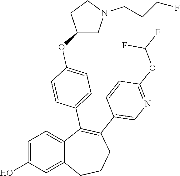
C1=C(O)C=C2C(=C1)C(C1=CC=C(OC3CN(CCCF)CC3)C=C1)=C(C1=CN=C(OC(F)F)C=C1)CCC2
